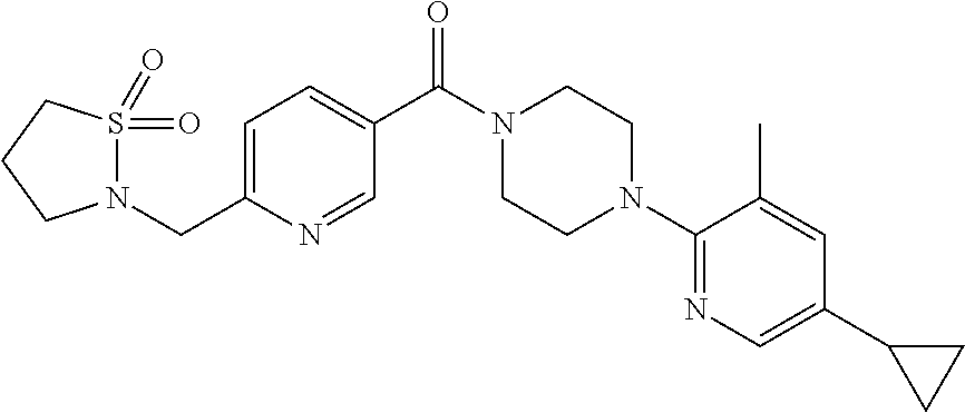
C1=C(CN2S(=O)(=O)CCC2)N=CC(C(N2CCN(C3=NC=C(C4CC4)C=C3C)CC2)=O)=C1
